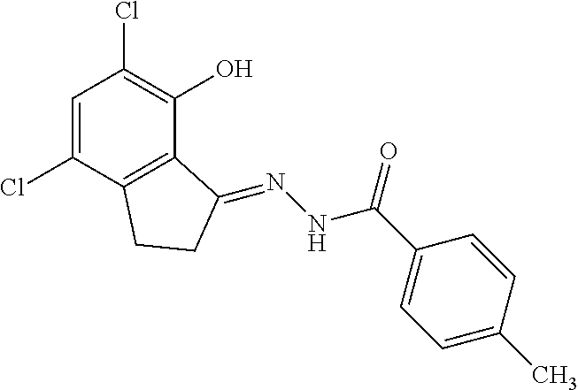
C1=C(Cl)C2=C(C(O)=C1Cl)C(=NNC(C1=CC=C(C)C=C1)=O)CC2
